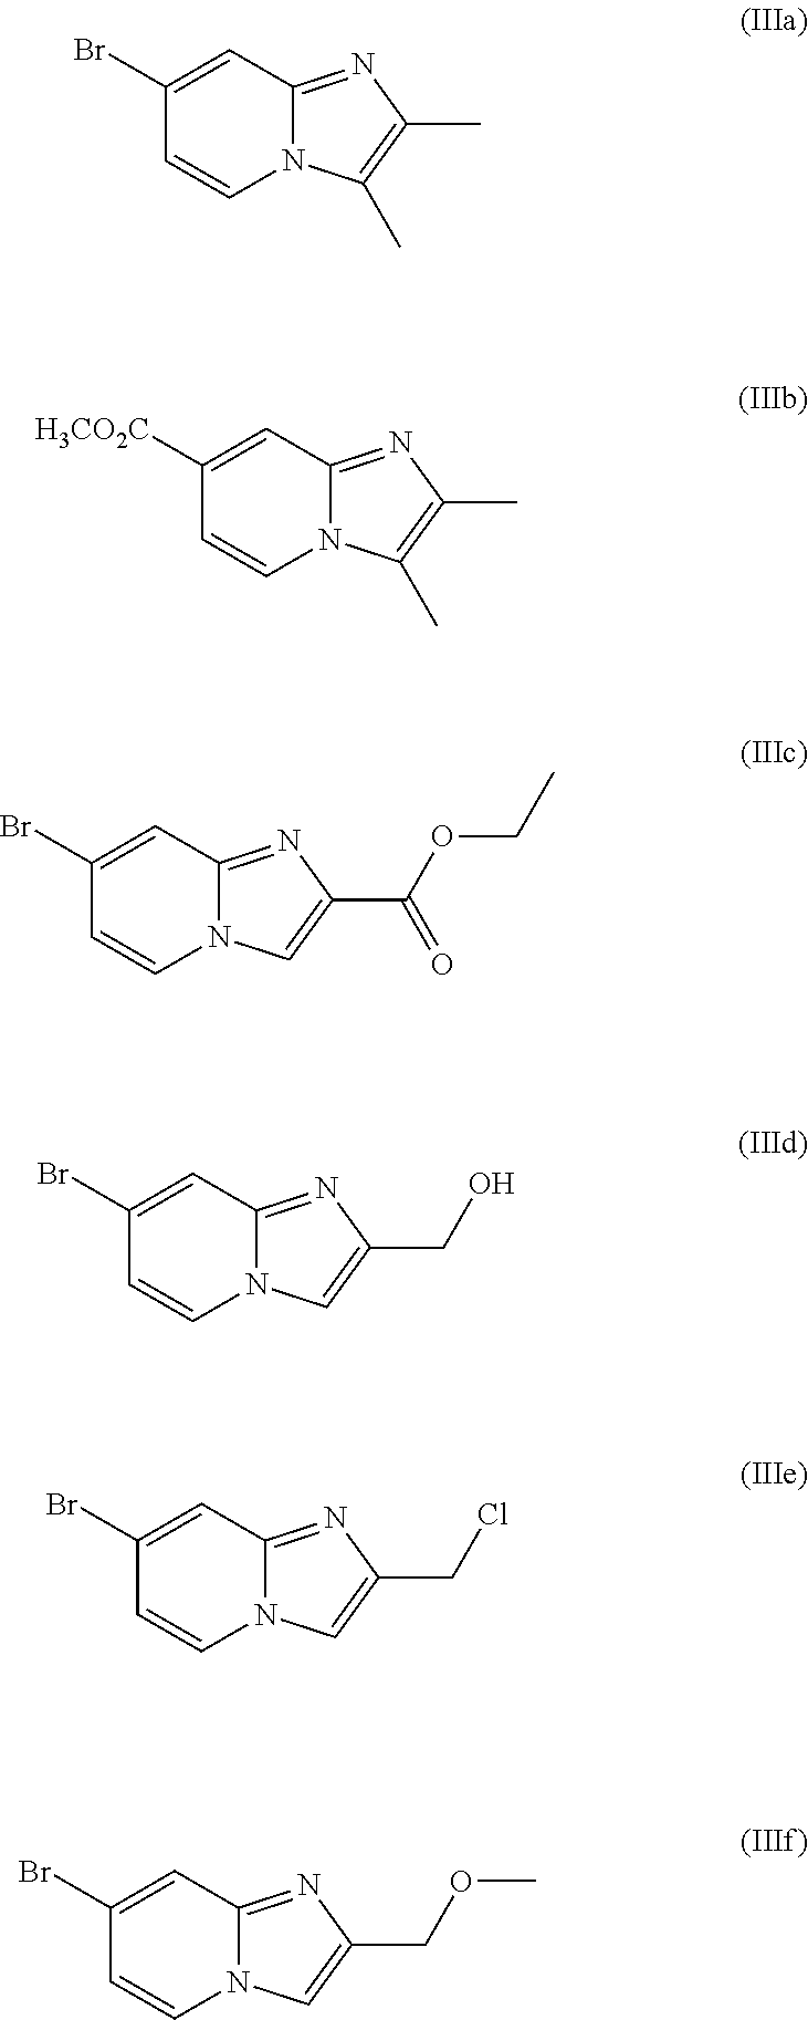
C12=NC(COC)=CN1C=CC(Br)=C2.C12=NC(C)=C(C)N1C=CC(Br)=C2.C12=NC(C)=C(C)N1C=CC([H3CO2C])=C2.C12=NC(C(OCC)=O)=CN1C=CC(Br)=C2.C12=NC(CO)=CN1C=CC(Br)=C2.C12=NC(CCl)=CN1C=CC(Br)=C2
